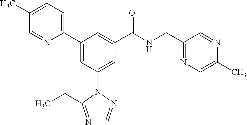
C1(C2=CC(N3N=CN=C3CC)=CC(C(NCC3=NC=C(C)N=C3)=O)=C2)=CC=C(C)C=N1
